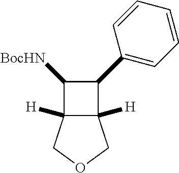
C12([H])C([H])(COC1)C([BocHN])C2C1=CC=CC=C1
